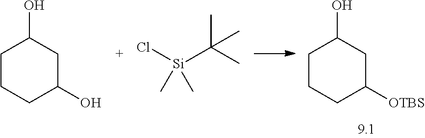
C1CCC(O)CC1O.Cl[Si](C(C)(C)C)(C)C.C1CCC([OTBS])CC1O
